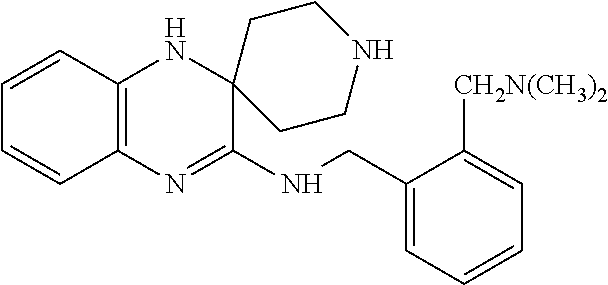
C12=C(N=C(NCC3=CC=CC=C3[CH2N(CH3)2])C3(N1)CCNCC3)C=CC=C2
